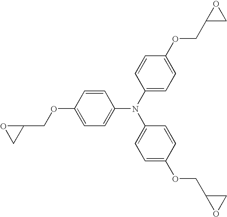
C1(OCC2OC2)=CC=C(N(C2=CC=C(OCC3CO3)C=C2)C2=CC=C(OCC3OC3)C=C2)C=C1
